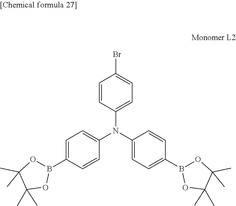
BrC1=CC=C(N(C2=CC=C(B3OC(C)(C)C(C)(C)O3)C=C2)C2=CC=C(B3OC(C)(C)C(C)(C)O3)C=C2)C=C1
